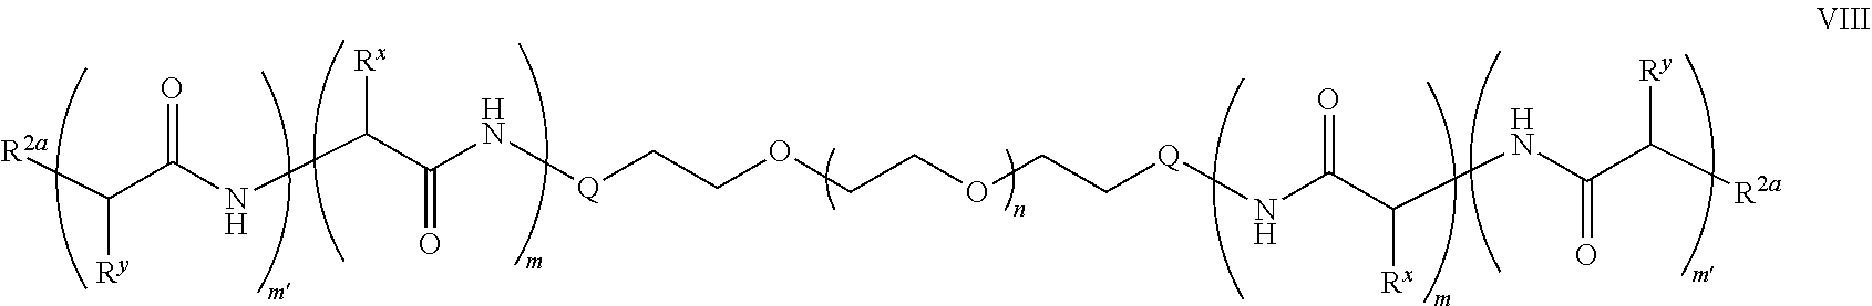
[R2a]C(C(NC(C(N[Q]CCOCCOCC[Q]NC(C(NC(C([R2a])[Ry])=O)[Rx])=O)=O)[Rx])=O)[Ry]
